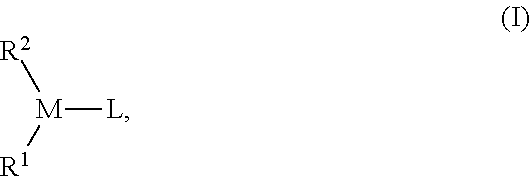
[R2][M]([R1])[L]
